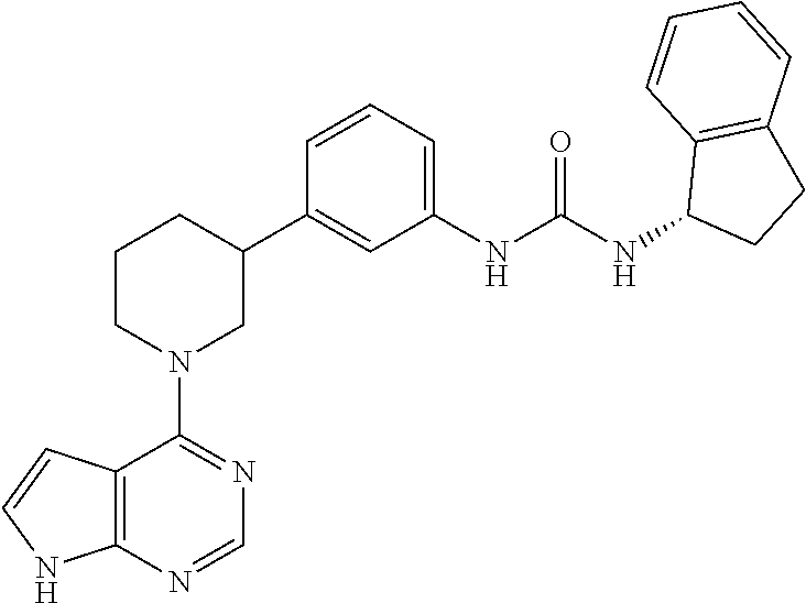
C12=C(N=CN=C1N1CC(C3=CC(NC(NC4CCC5=C4C=CC=C5)=O)=CC=C3)CCC1)NC=C2
